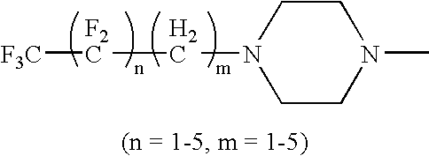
[F3C][F2C]CN1CCN(C)CC1
